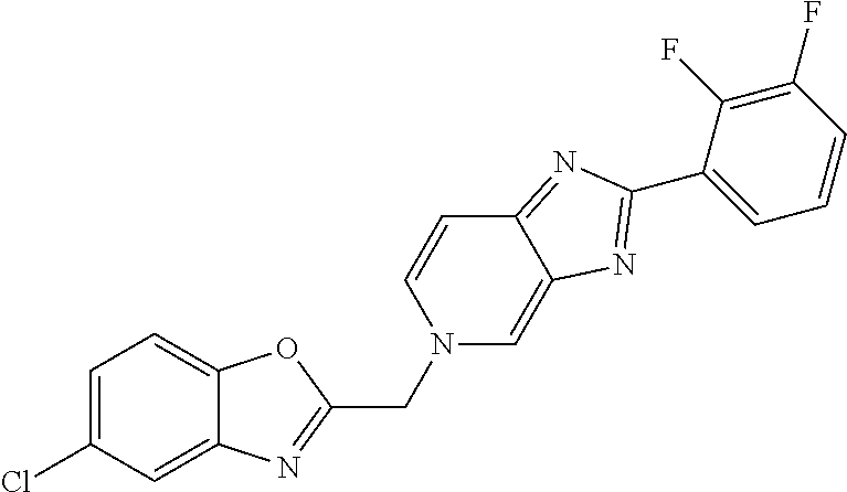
C1=C(Cl)C=C2C(=C1)OC(CN1C=C3C(=NC(C4=CC=CC(F)=C4F)=N3)C=C1)=N2
